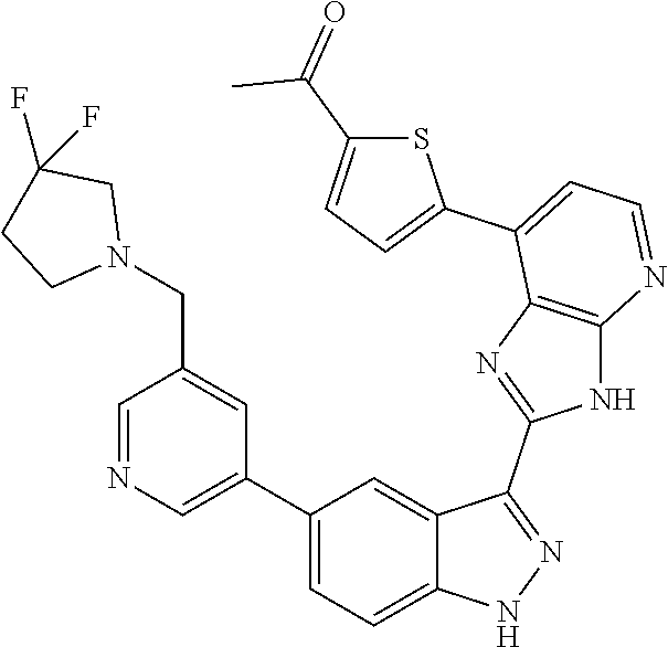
C1=NC=C(C2=CC=C3C(=C2)C(C2=NC4=C(N2)N=CC=C4C2=CC=C(C(=O)C)S2)=NN3)C=C1CN1CC(F)(F)CC1
